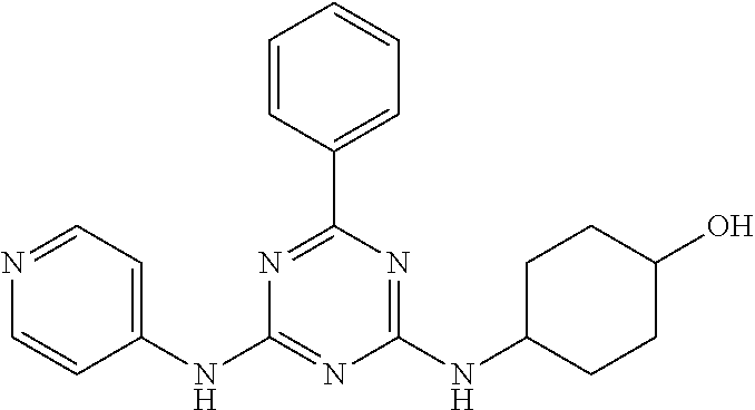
C1(NC2=CC=NC=C2)=NC(NC2CCC(O)CC2)=NC(C2=CC=CC=C2)=N1
